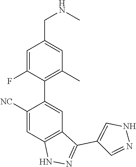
C1([NC])=CC2=C(C=C1C1=C(C)C=C(CNC)C=C1F)C(C1=CNN=C1)=NN2
